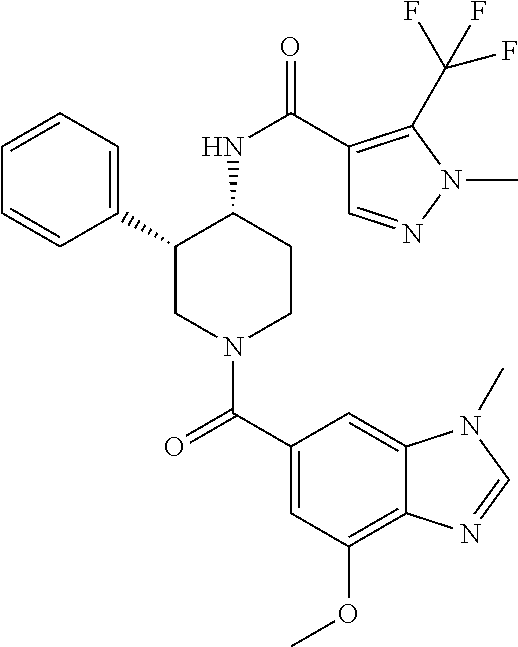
C1=CC=C(C2CN(C(C3=CC(OC)=C4C(=C3)N(C)C=N4)=O)CCC2NC(=O)C2=C(C(F)(F)F)N(C)N=C2)C=C1
